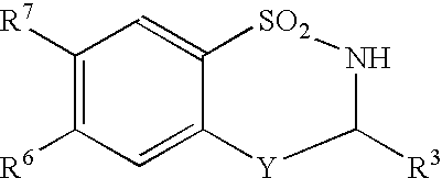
C1([R7])=C([R6])C=C2C(=C1)[SO2]NC([R3])[Y]2
